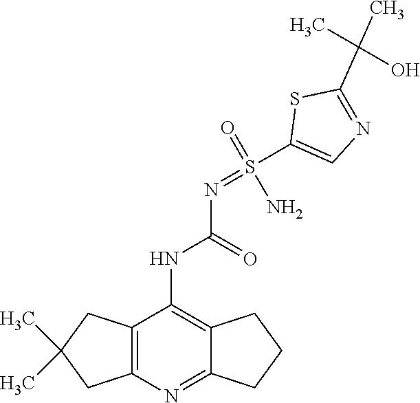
N(=S(C1=CN=C(C(C)(C)O)S1)(=O)N)C(NC1=C2C(=NC3=C1CC(C)(C)C3)CCC2)=O
